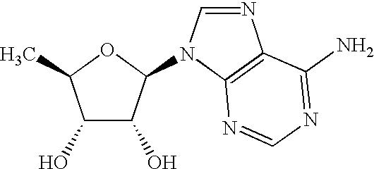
C1(O)C(O)C(N2C=NC3=C2N=CN=C3N)OC1C
